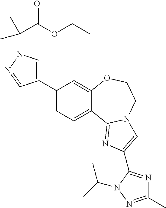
C1(C2=CN(C(C(=O)OCC)(C)C)N=C2)=CC=C2C(=C1)OCCN1C2=NC(C2=NC(C)=NN2C(C)C)=C1
